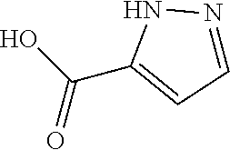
O=C(O)C1=CC=NN1
